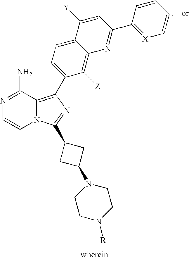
N1=C(N)C2=C(C3=CC=C4C(=C3[Z])N=C(C3=[X]C=CC=C3)C=C4[Y])N=C(C3CC(N4CCN([R])CC4)C3)N2C=C1
